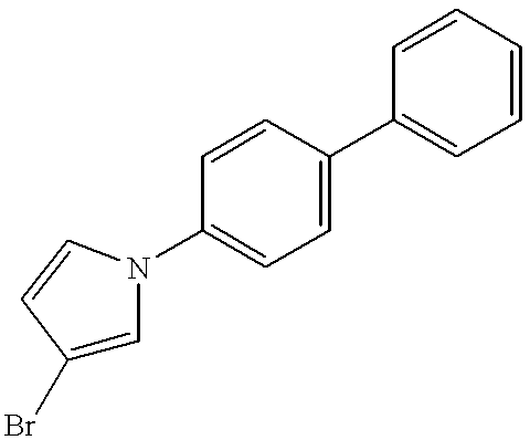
C1(Br)=CN(C2=CC=C(C3=CC=CC=C3)C=C2)C=C1
